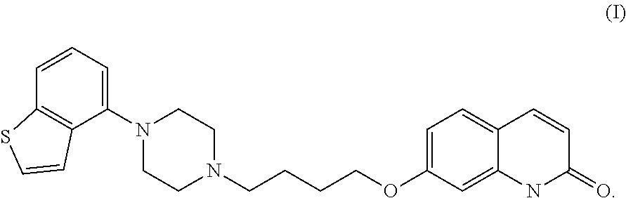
C1=C(OCCCCN2CCN(C3=CC=CC4=C3C=CS4)CC2)C=C2C(=C1)C=CC(=O)N2
